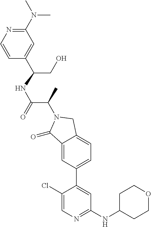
C1(=O)C2=CC(C3=CC(NC4CCOCC4)=NC=C3Cl)=CC=C2CN1C(C(NC(CO)C1=CC(N(C)C)=NC=C1)=O)C
